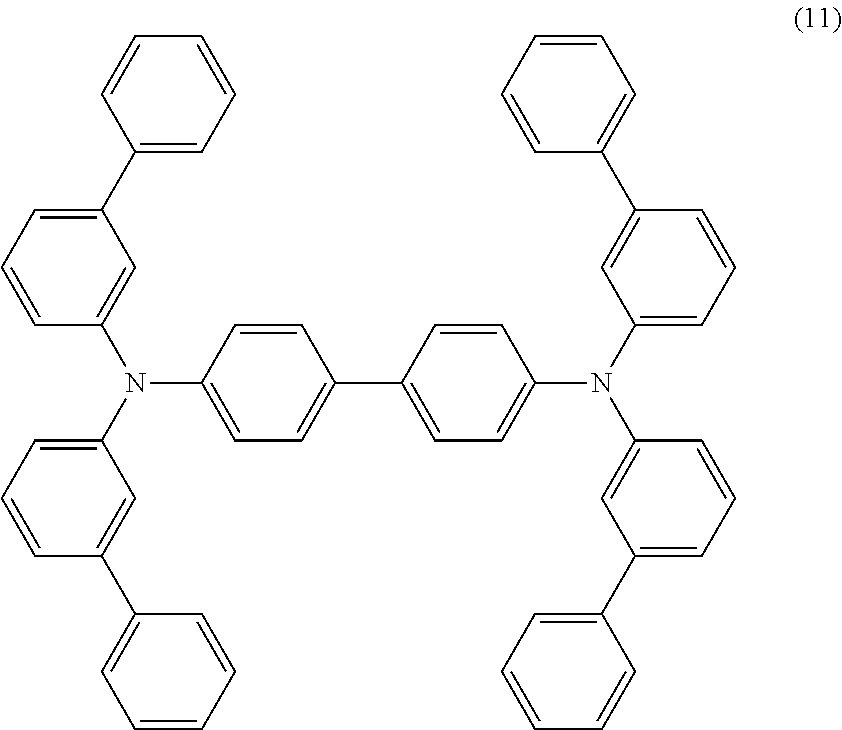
C1=CC(N(C2=CC=CC(C3=CC=CC=C3)=C2)C2=CC(C3=CC=CC=C3)=CC=C2)=CC=C1C1=CC=C(N(C2=CC=CC(C3=CC=CC=C3)=C2)C2=CC(C3=CC=CC=C3)=CC=C2)C=C1
